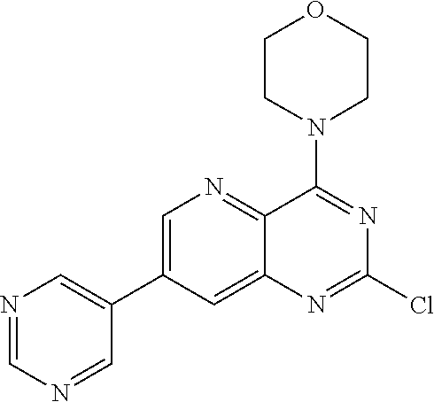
C1=C(C2=CN=CN=C2)C=C2C(=N1)C(N1CCOCC1)=NC(Cl)=N2
